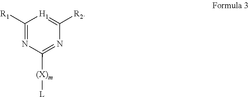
C1([R1])=NC([(X)m][L])=NC([R2])=[H1]1
